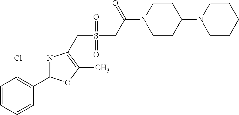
C1=CC=CC(C2=NC(CS(=O)(=O)CC(=O)N3CCC(N4CCCCC4)CC3)=C(C)O2)=C1Cl
